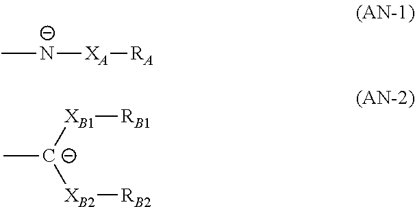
C[N-][XA][RA].C[C-]([XB1][RB1])[XB2][RB2]
